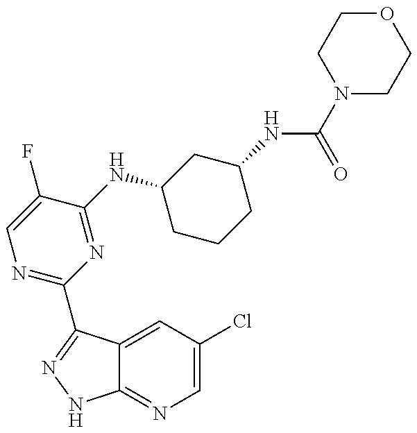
C12=NC=C(Cl)C=C1C(C1=NC=C(F)C(NC3CCCC(NC(=O)N4CCOCC4)C3)=N1)=NN2
